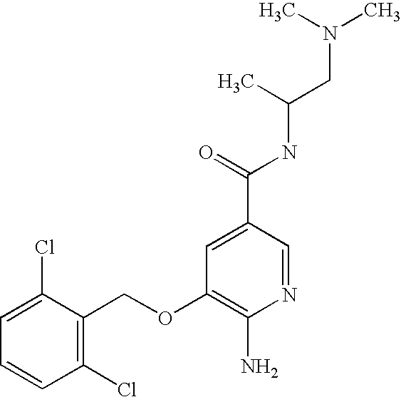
C1(Cl)=C(COC2=C(N)N=CC(C(=O)NC(CN(C)C)C)=C2)C(Cl)=CC=C1
